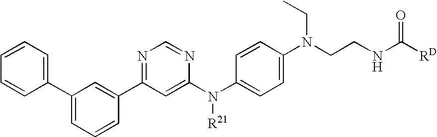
C1(C2=CC=CC(C3=NC=NC(N(C4=CC=C(N(CC)CCNC([RD])=O)C=C4)[R21])=C3)=C2)=CC=CC=C1
